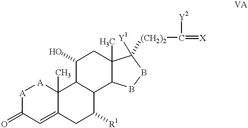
[A]1C(=O)C=C2C(C)([A]1)C1C(C([R1])C2)C2C(C)(CC1O)C([Y1])([(CH2)2]C([Y2])=[X])BB2
